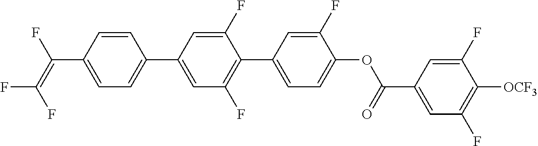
C1=CC(C2=CC(F)=C(C3=CC=C(OC(C4=CC(F)=C([OCF3])C(F)=C4)=O)C(F)=C3)C(F)=C2)=CC=C1C(F)=C(F)F
